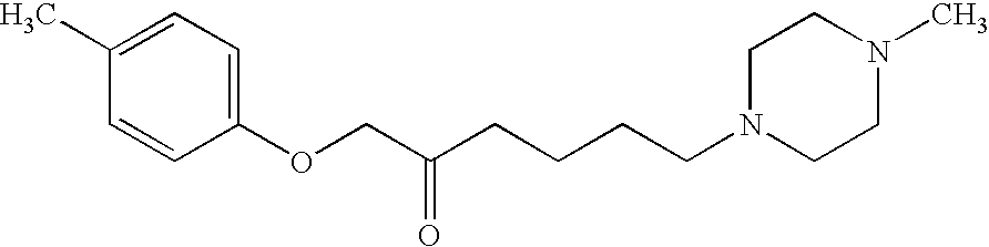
C1(OCC(CCCCN2CCN(C)CC2)=O)=CC=C(C)C=C1
